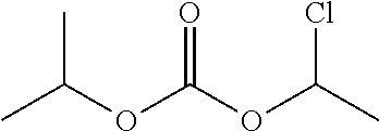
O=C(OC(C)Cl)OC(C)C
